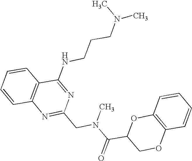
C1=CC2=C(C=C1)C(NCCCN(C)C)=NC(CN(C(C1COC3=C(O1)C=CC=C3)=O)C)=N2
